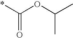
*C(OC(C)C)=O
